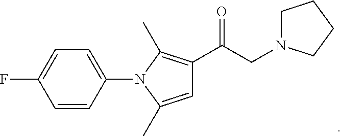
C1(N2C(C)=CC(C(CN3CCCC3)=O)=C2C)=CC=C(F)C=C1
